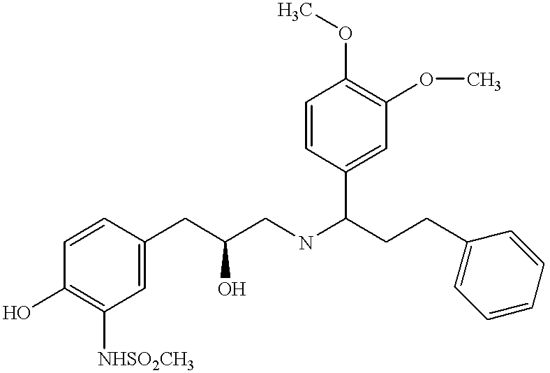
C1=CC(CC(CNC(CCC2=CC=CC=C2)C2=CC(OC)=C(OC)C=C2)O)=CC([NHSO2CH3])=C1O
